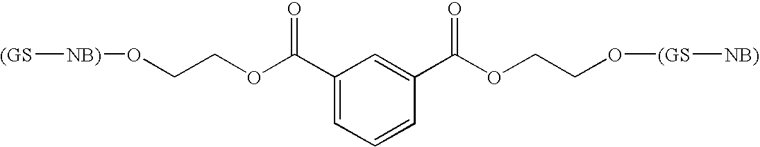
[(GS][NB)]OCCOC(C1=CC=CC(C(OCCO[(GS][NB)])=O)=C1)=O
